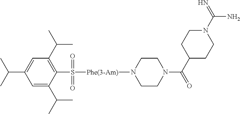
C1(C(C)C)=CC(C(C)C)=C(S(=O)(=O)[Phe(3-Am)]N2CCN(C(C3CCN(C(=N)N)CC3)=O)CC2)C(C(C)C)=C1
